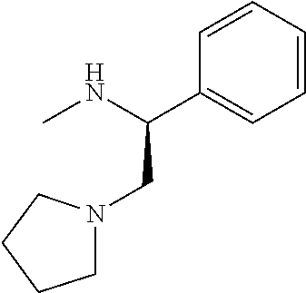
C1N(CC(C2=CC=CC=C2)NC)CCC1
